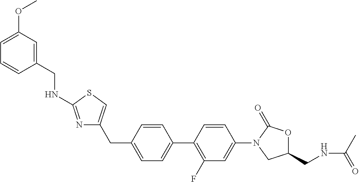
C1=C(CC2=CSC(NCC3=CC(OC)=CC=C3)=N2)C=CC(C2=C(F)C=C(N3CC(CNC(C)=O)OC3=O)C=C2)=C1
